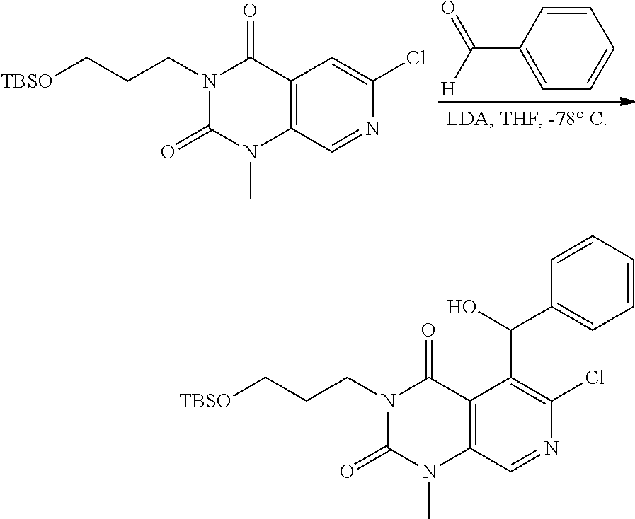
C1=CC(C([H])=O)=CC=C1.C12=C(C=NC(Cl)=C1)N(C)C(=O)N(CCC[TBSO])C2=O.C12=C(C=NC(Cl)=C1C(O)C1=CC=CC=C1)N(C)C(=O)N(CCC[TBSO])C2=O
